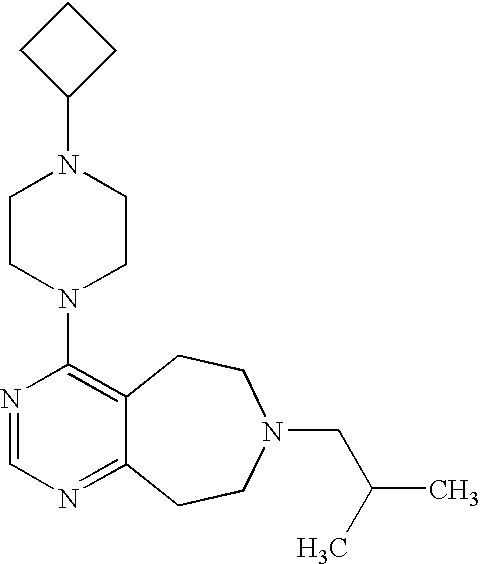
C1CC(N2CCN(C3=C4C(=NC=N3)CCN(CC(C)C)CC4)CC2)C1
